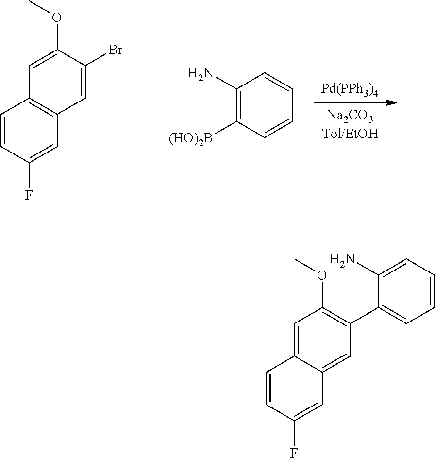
[Pd(PPh3)4].C1=CC(F)=CC2=C1C=C(OC)C(Br)=C2.C1(N)=C([(HO)2B])C=CC=C1.C1=CC(F)=CC2=CC(C3=CC=CC=C3N)=C(OC)C=C12
